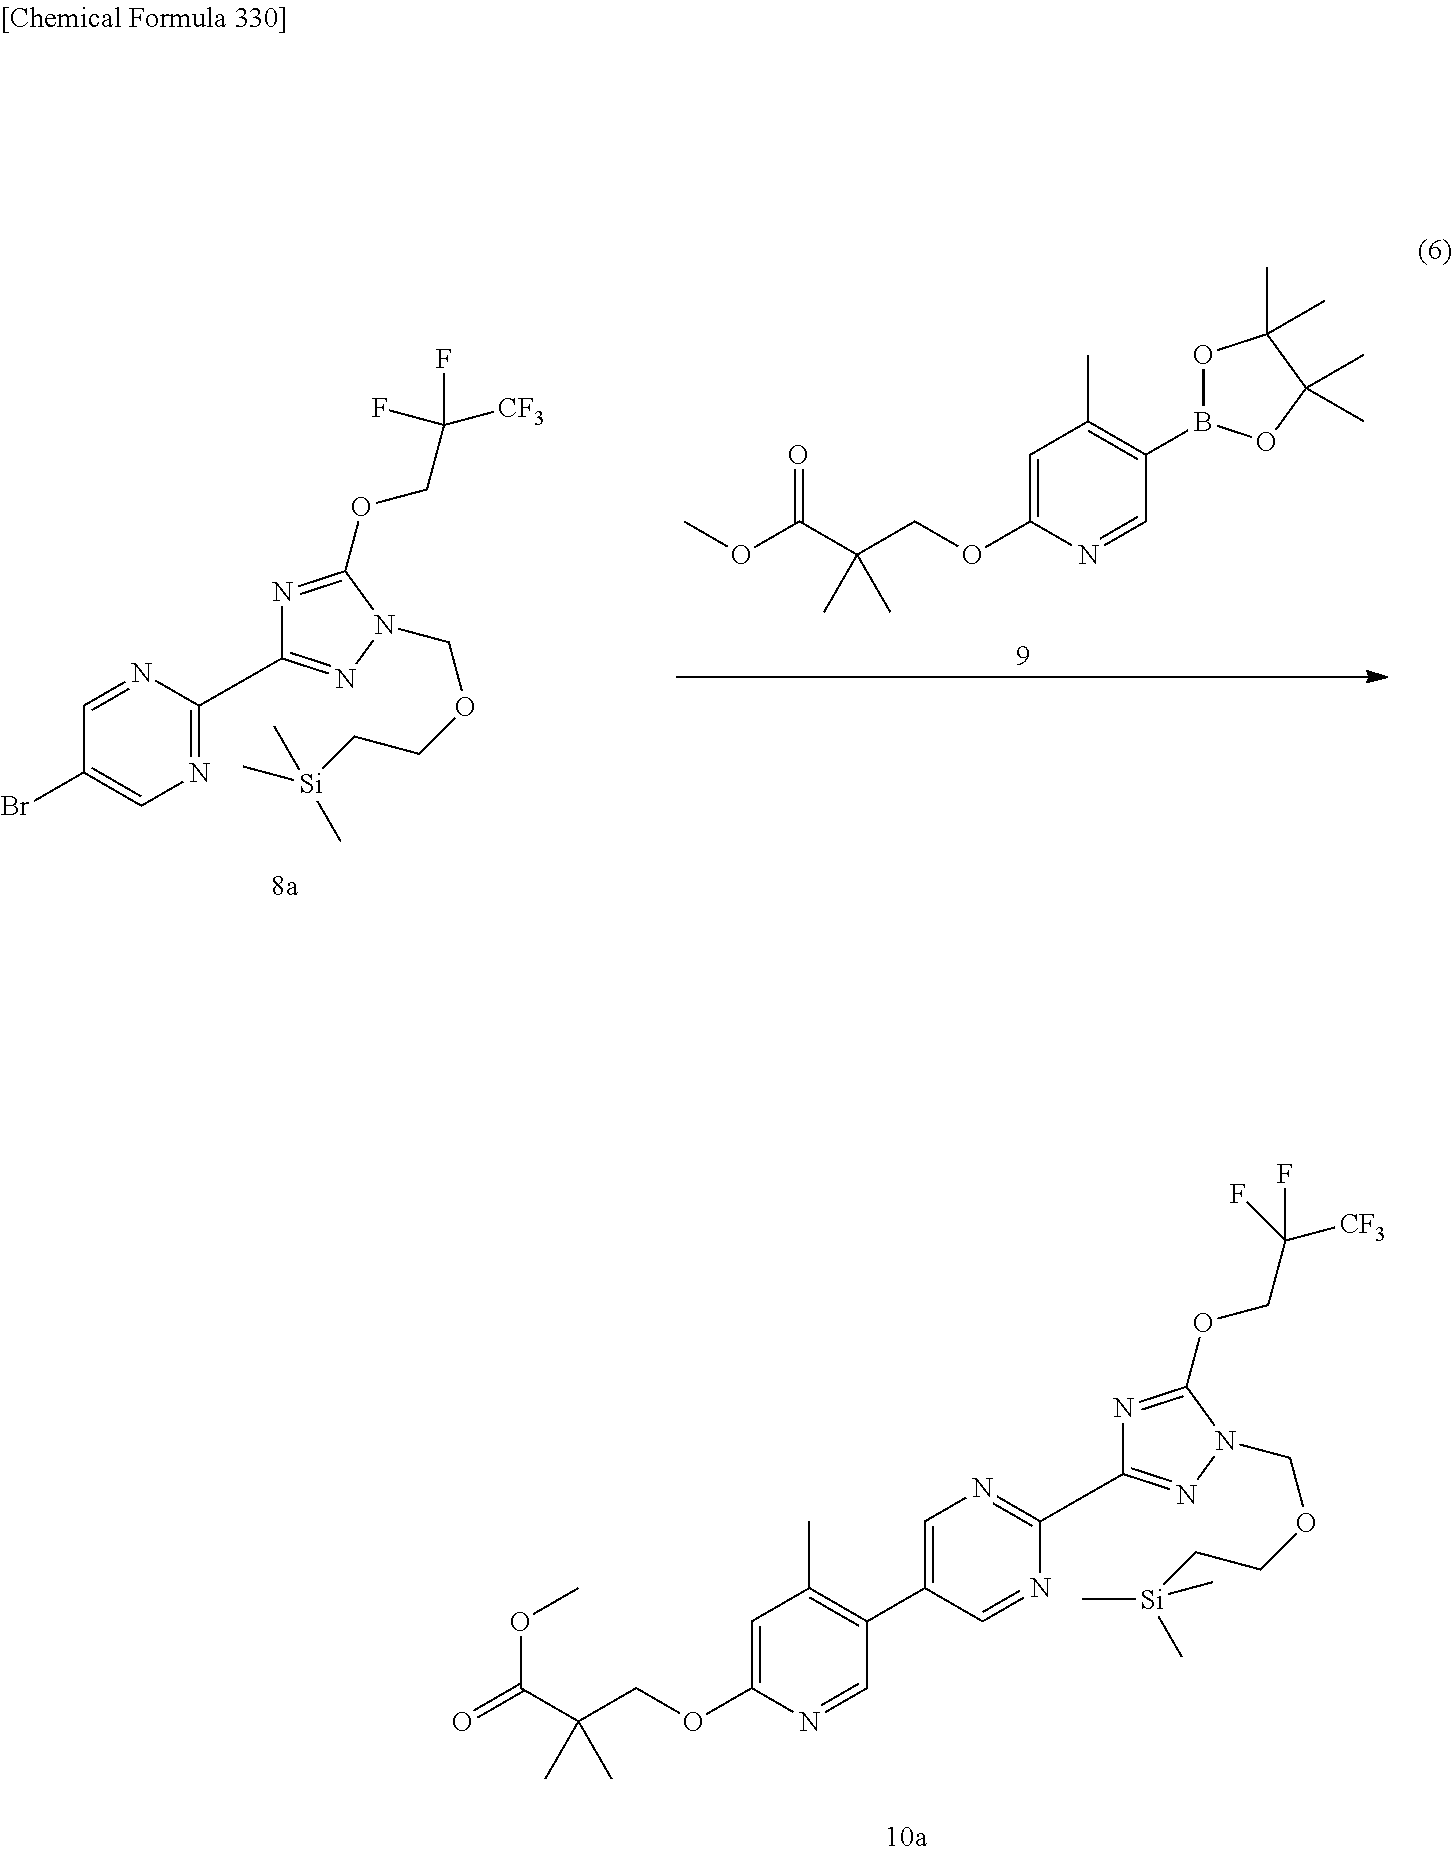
C1=C(OCC(C(OC)=O)(C)C)N=CC(B2OC(C)(C)C(C)(C)O2)=C1C.N1=C(C2=NN(COCC[Si](C)(C)C)C(OCC([CF3])(F)F)=N2)N=CC(Br)=C1.N1=CC(C2=C(C)C=C(OCC(C(=O)OC)(C)C)N=C2)=CN=C1C1=NN(COCC[Si](C)(C)C)C(OCC(F)([CF3])F)=N1
